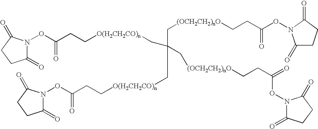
C1(=O)N(OC(CC[O(H2CH2CO)n]CC(C[O(H2CH2CO)n]CCC(ON2C(=O)CCC2=O)=O)(C[(OCH2CH2)nO]CCC(ON2C(=O)CCC2=O)=O)C[(OCH2CH2)nO]CCC(ON2C(=O)CCC2=O)=O)=O)C(=O)CC1
